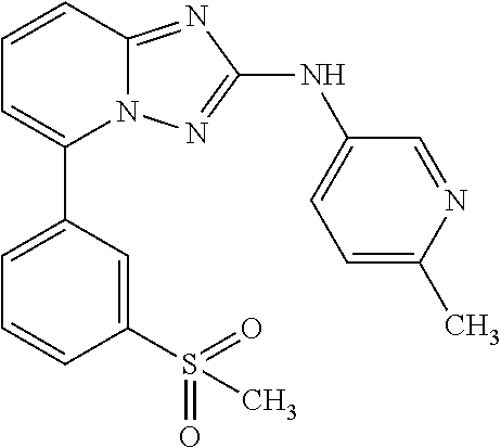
C1(S(=O)(=O)C)=CC(C2=CC=CC3=NC(NC4=CC=C(C)N=C4)=NN23)=CC=C1
